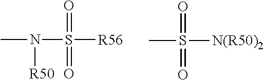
N(S([R56])(=O)=O)(C)[R50].CS([N(R50)2])(=O)=O
